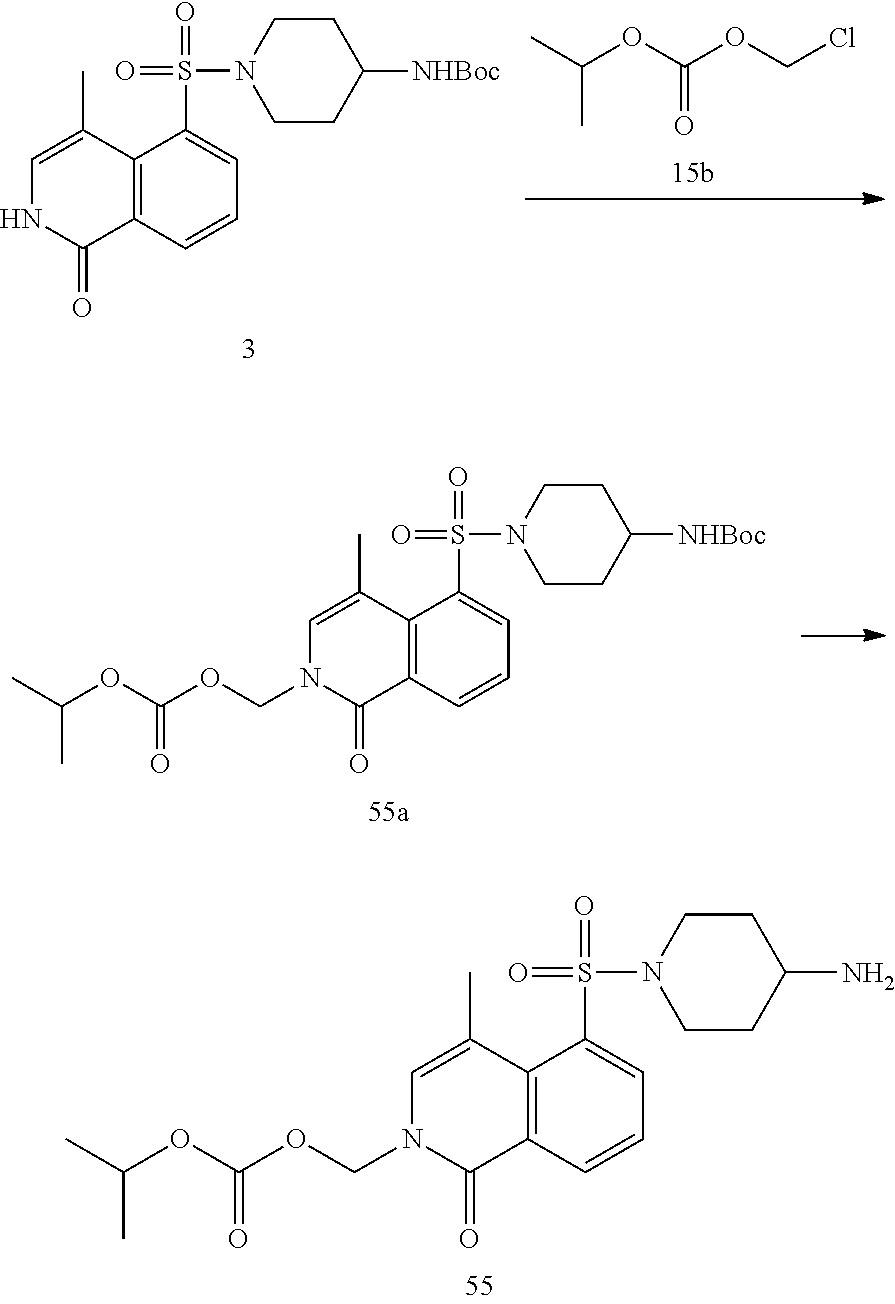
C12=C(C=CC=C1S(=O)(N1CCC(N)CC1)=O)C(=O)N(COC(OC(C)C)=O)C=C2C.C12=C(C=CC=C1S(=O)(N1CCC([NHBoc])CC1)=O)C(=O)NC=C2C.CC(OC(OCCl)=O)C.C12=C(C=CC=C1S(=O)(N1CCC([NHBoc])CC1)=O)C(=O)N(COC(OC(C)C)=O)C=C2C
